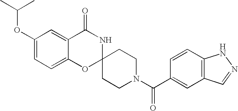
C1(OC(C)C)=CC=C2C(=C1)C(=O)NC1(O2)CCN(C(=O)C2=CC3=C(C=C2)NN=C3)CC1
